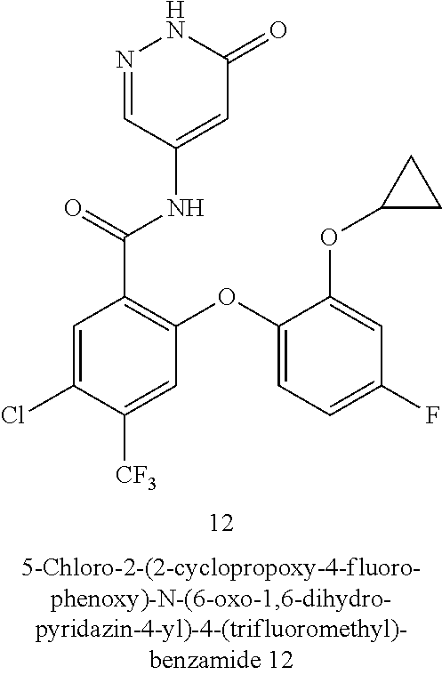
N1=CC(NC(C2=C(OC3=CC=C(F)C=C3OC3CC3)C=C([CF3])C(Cl)=C2)=O)=CC(=O)N1
